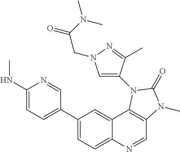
C1(NC)=CC=C(C2=CC=C3C(=C2)C2=C(C=N3)N(C)C(=O)N2C2=CN(CC(=O)N(C)C)N=C2C)C=N1
